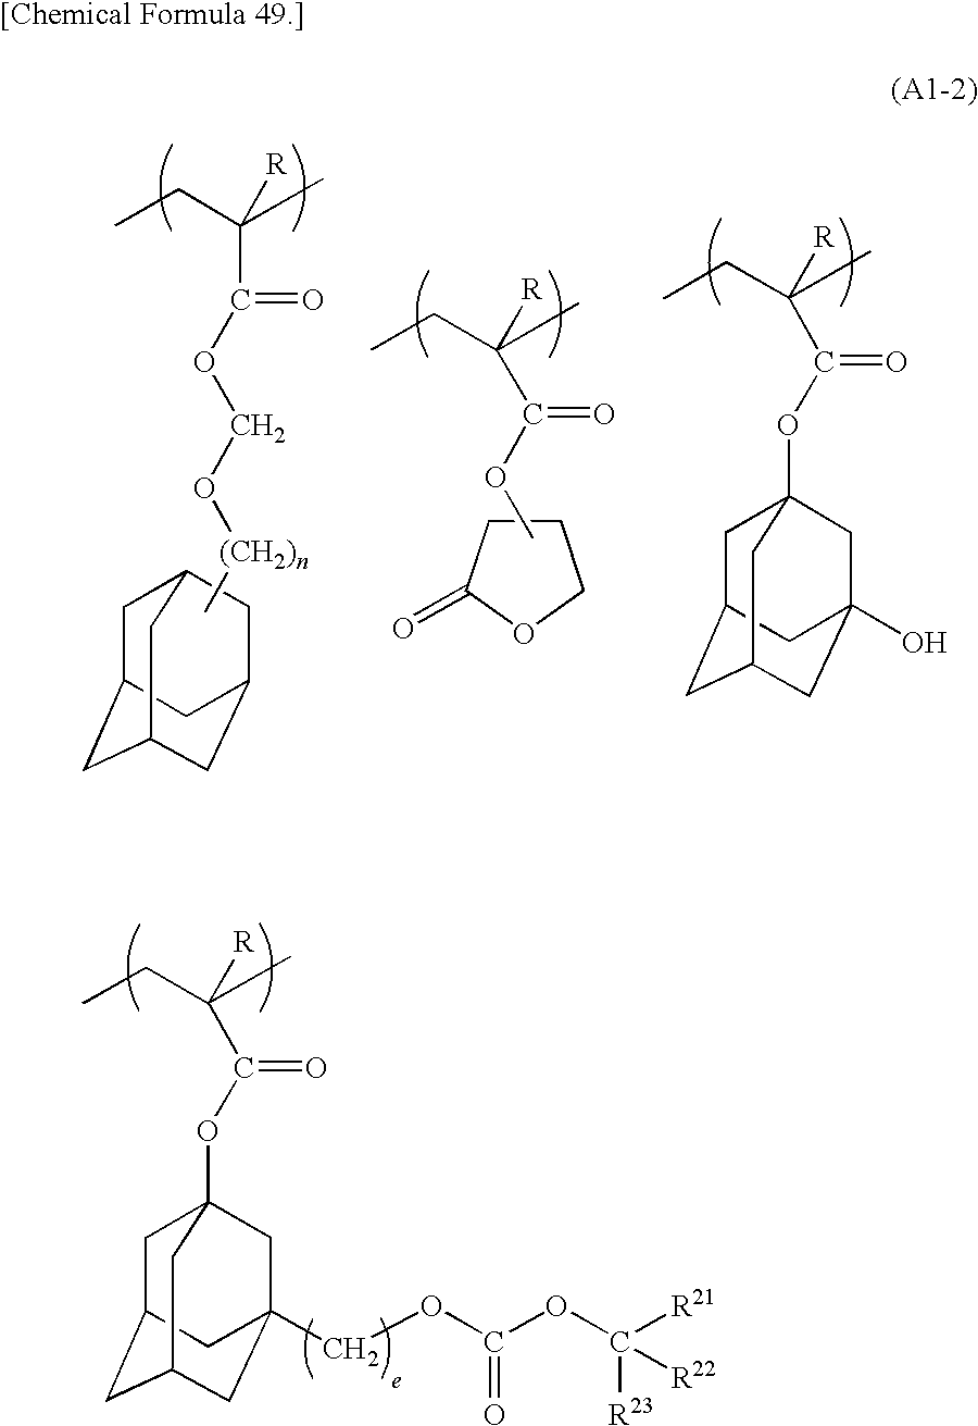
C1C2CC3CC(COC(OC([R21])([R22])[R23])=O)(C2)CC1(OC(=O)C(CC)(C)[R])C3.C1C2CC3CC(C2)CC1C3.C[(CH2)n]OCOC(C(CC)(C)[R])=O.C1C2CC3CC(O)(C2)CC1(OC(=O)C(CC)(C)[R])C3.O(C(=O)C(CC)(C)[R])C.C1CC(=O)OC1
